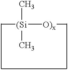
[(Si]([O)x]C)(C)(C)C
